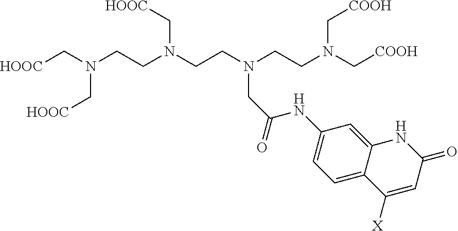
[HOOC]CN(CCN(CCN(CCN(C[COOH])C[COOH])CC(=O)NC1=CC=C2C(=C1)NC(=O)C=C2[X])C[HOOC])C[HOOC]
